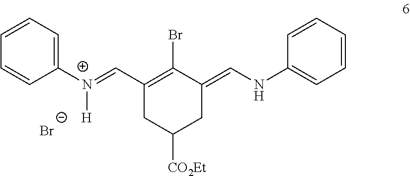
C1([N+](=CC2=C(Br)C(=CNC3=CC=CC=C3)CC([CO2Et])C2)[H])=CC=CC=C1.[Br-]
